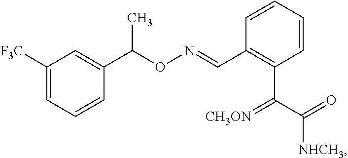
C1([F3C])=CC=CC(C(ON=CC2=C(C(=[CH3ON])C([NHCH3])=O)C=CC=C2)C)=C1
